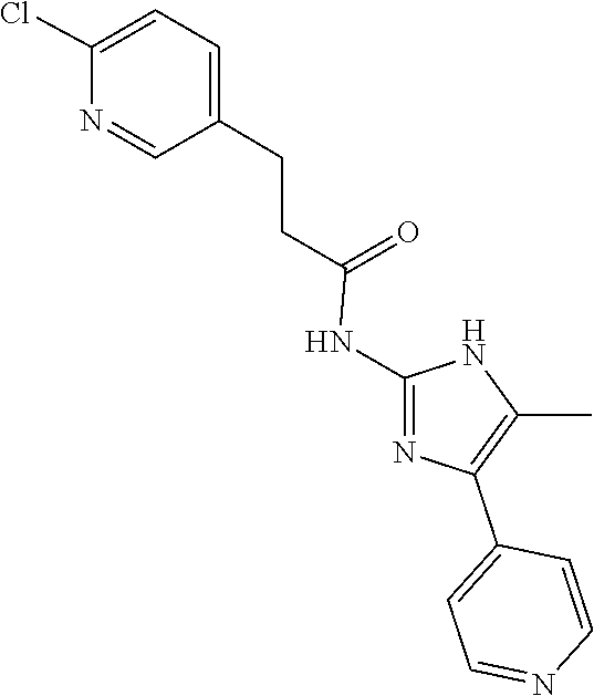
N1C(NC(CCC2=CC=C(Cl)N=C2)=O)=NC(C2=CC=NC=C2)=C1C
